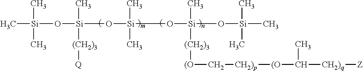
C[Si](O[Si](O[Si](O[Si](C)(O[Si](C)(C)C)[(CH2)3][(O]C[CH2)p][(O]C([CH2)q][Z])C)(C)C)(C)[(CH2)3][Q])(C)C
